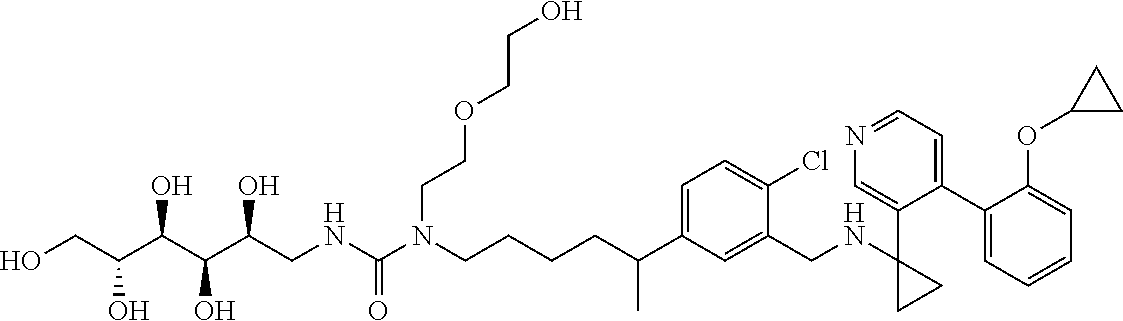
C1(C2=CC=NC=C2C2(NCC3=CC(C(CCCCN(C(NCC(C(C(C(CO)O)O)O)O)=O)CCOCCO)C)=CC=C3Cl)CC2)=CC=CC=C1OC1CC1
